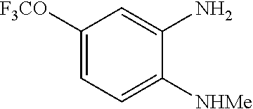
C1([F3CO])=CC=C([NHMe])C(N)=C1
